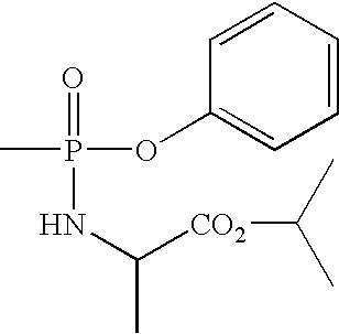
C1=CC(OP(=O)(NC([CO2]C(C)C)C)C)=CC=C1
